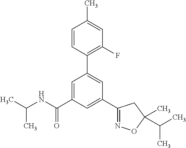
C1(C2=NOC(C)(C(C)C)C2)=CC(C(NC(C)C)=O)=CC(C2=C(F)C=C(C)C=C2)=C1
